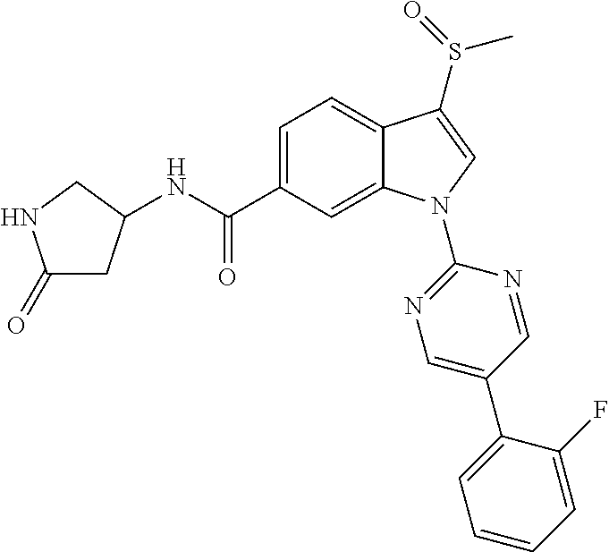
C(C1=CC=C2C(=C1)N(C1=NC=C(C3=CC=CC=C3F)C=N1)C=C2S(C)=O)(=O)NC1CC(=O)NC1
